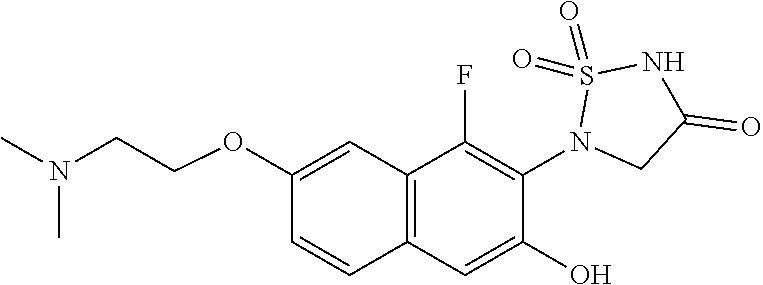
C12=C(C=C(O)C(N3CC(=O)NS3(=O)=O)=C1F)C=CC(OCCN(C)C)=C2
